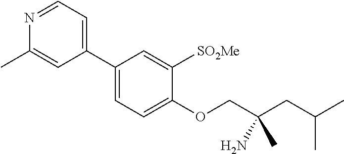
N1=CC=C(C2=CC=C(OCC(CC(C)C)(N)C)C([SO2Me])=C2)C=C1C
